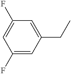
C1(F)=CC(CC)=CC(F)=C1
